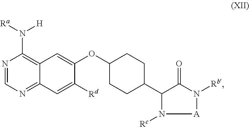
N1=CN=C2C(=C1N([H])[Ra])C=C(OC1CCC(C3C(=O)N([Rb])[A]N3[Rc])CC1)C([Rd])=C2
